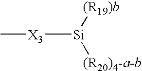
C[X3][Si]([(R20)4-a-b])[(R19)b]
